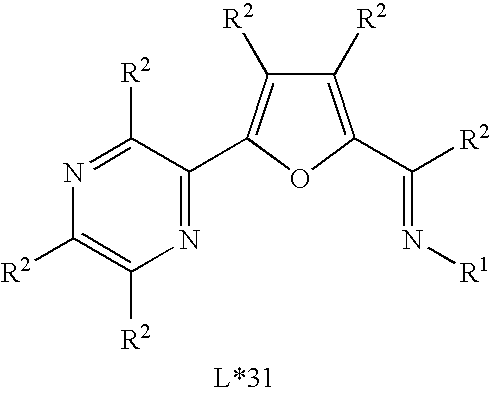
N1=C(C2=C([R2])C([R2])=C(C(=N[R1])[R2])O2)C([R2])=NC([R2])=C1[R2]
